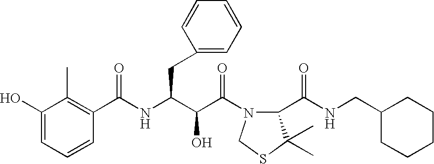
C1(O)=CC=CC(C(NC(C(C(=O)N2C(C(NCC3CCCCC3)=O)C(C)(C)SC2)O)CC2=CC=CC=C2)=O)=C1C
